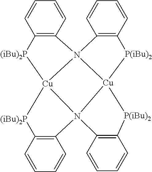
C12=C(C=CC=C1)N13C4=C(C=CC=C4)[P(iBu)2][Cu]14[P(iBu)2]C1=C(C=CC=C1)N41C4=C(C=CC=C4)[(iBu)2P][Cu]31[(iBu)2P]2
